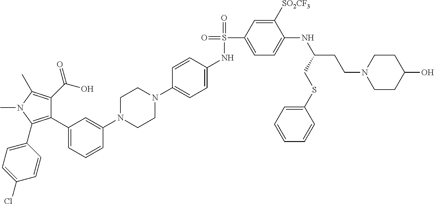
C1(C2=CC=CC(N3CCN(C4=CC=C(NS(=O)(C5=CC=C(NC(CCN6CCC(O)CC6)CSC6=CC=CC=C6)C([SO2CF3])=C5)=O)C=C4)CC3)=C2)=C(C2=CC=C(Cl)C=C2)N(C)C(C)=C1C(O)=O
